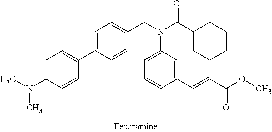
C1=C(N(C)C)C=CC(C2=CC=C(CN(C(C3CCCCC3)=O)C3=CC=CC(C=CC(OC)=O)=C3)C=C2)=C1
